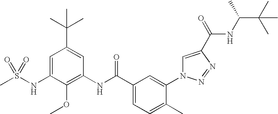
C1(NS(C)(=O)=O)=CC(C(C)(C)C)=CC(NC(C2=CC=C(C)C(N3C=C(C(=O)NC(C(C)(C)C)C)N=N3)=C2)=O)=C1OC
